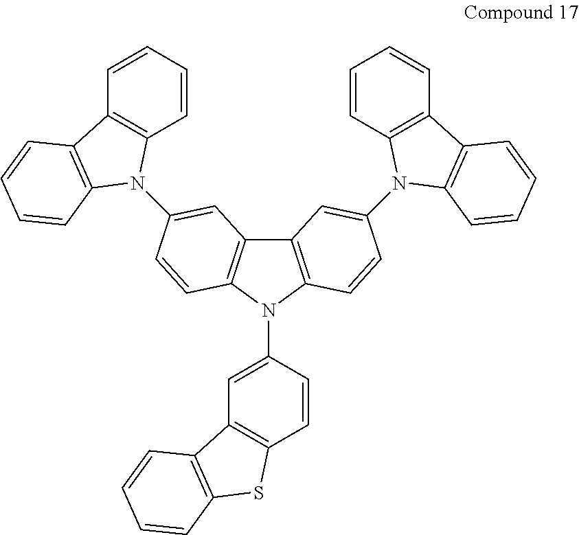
C12=C(N(C3=CC4=C(C=C3)SC3=C4C=CC=C3)C3=C1C=C(N1C4=C(C=CC=C4)C4=C1C=CC=C4)C=C3)C=CC(N1C3=C(C=CC=C3)C3=C1C=CC=C3)=C2
